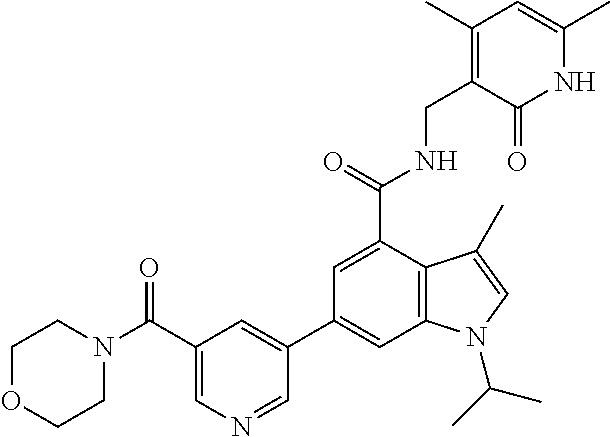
C1=C(C(NCC2=C(C)C=C(C)NC2=O)=O)C2=C(C=C1C1=CC(C(=O)N3CCOCC3)=CN=C1)N(C(C)C)C=C2C
